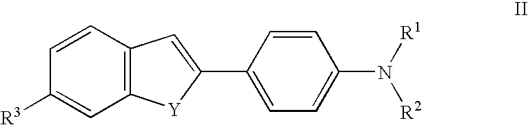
C1=CC2=C(C=C1[R3])[Y]C(C1=CC=C(N([R1])[R2])C=C1)=C2
